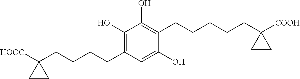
C1(O)=C(CCCCC2([HOOC])CC2)C=C(O)C(CCCCCC2([COOH])CC2)=C1O
